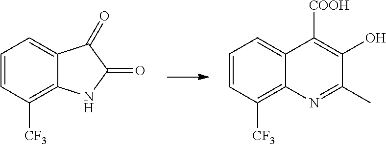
C1=CC([CF3])=C2C(=C1)C(=O)C(=O)N2.C1=CC([CF3])=C2C(=C1)C([COOH])=C(O)C(C)=N2
